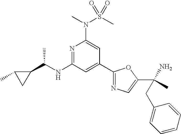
N1=C(NC(C2C(C)C2)C)C=C(C2=NC=C(C(N)(C)CC3=CC=CC=C3)O2)C=C1N(C)S(C)(=O)=O
